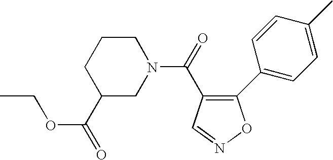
CCOC(=O)C1CN(C(=O)C2=C(C3=CC=C(C)C=C3)ON=C2)CCC1
